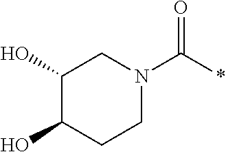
C1(O)CN(C(*)=O)CCC1O
